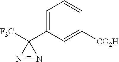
C1=C(C2([F3C])N=N2)C=C([CO2H])C=C1
